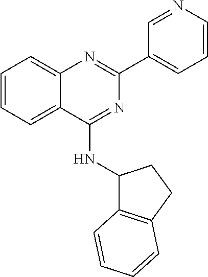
C1=CC=C2C(=C1)N=C(C1=CC=CN=C1)N=C2NC1C2=C(CC1)C=CC=C2
